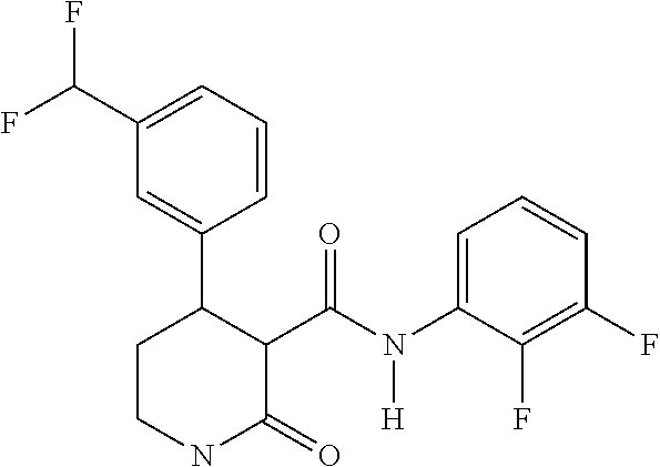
C1(C(F)F)=CC=CC(C2CCNC(=O)C2C(N(C2=CC=CC(F)=C2F)[H])=O)=C1
